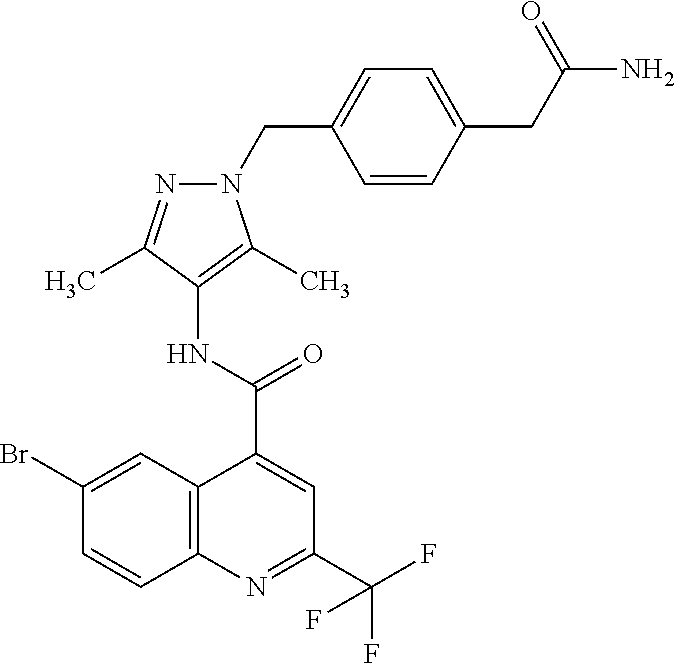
C12=C(N=C(C(F)(F)F)C=C1C(=O)NC1=C(C)N(CC3=CC=C(CC(N)=O)C=C3)N=C1C)C=CC(Br)=C2
